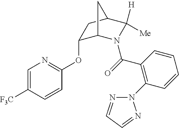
C1(OC2=NC=C([F3C])C=C2)C2N(C(=O)C3=C(N4N=CC=N4)C=CC=C3)C([H])([Me])C(C1)C2
